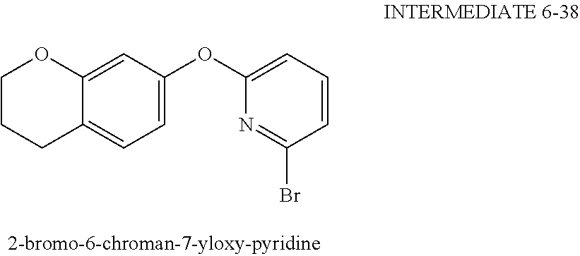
C1=CC=C(OC2=CC=C3C(=C2)OCCC3)N=C1Br
